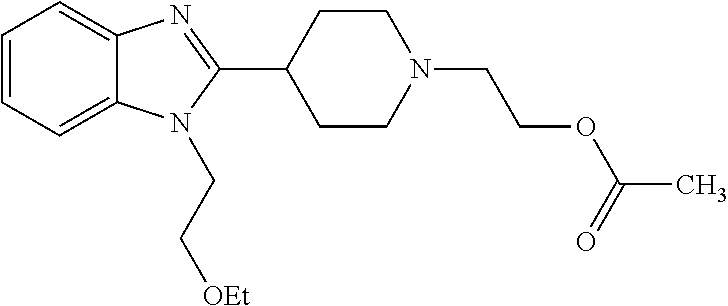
C1=CC=C2C(=C1)N=C(C1CCN(CCOC(C)=O)CC1)N2CC[OEt]
